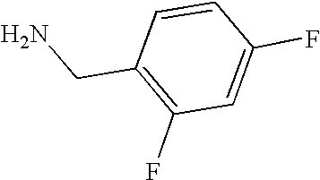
C1(CN)=C(F)C=C(F)C=C1
